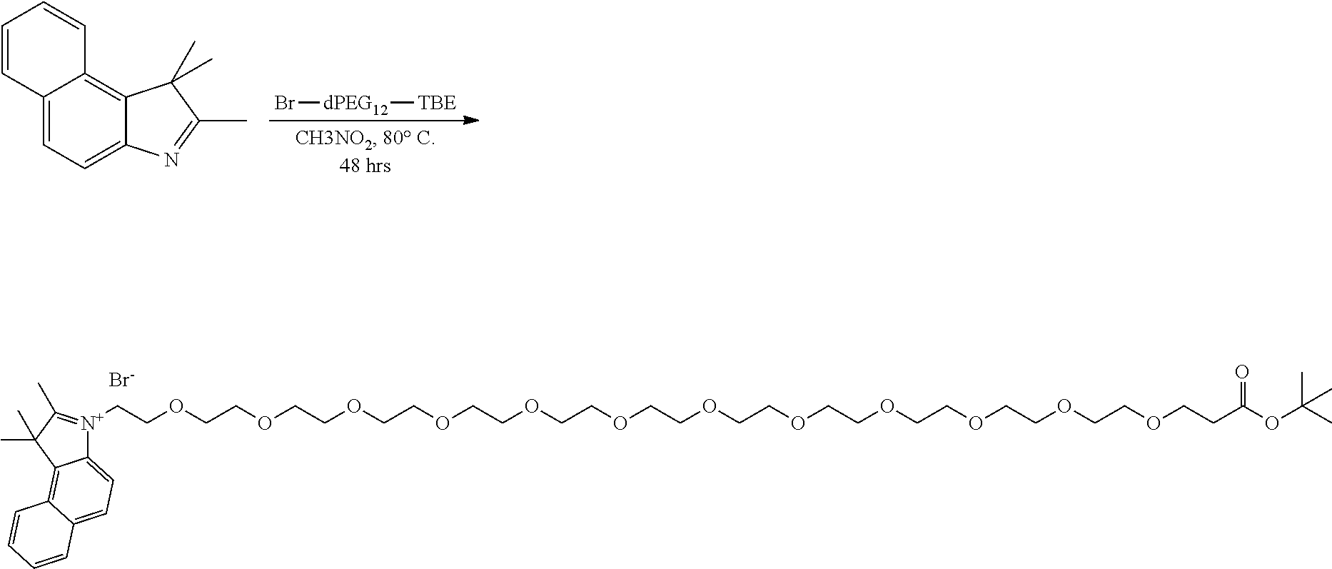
C12=CC=C3C(=C1C=CC=C2)C(C)(C)C(C)=N3.Br[dPEG12][TBE].C12=CC=C3C(=C1C(C)(C)C(C)=[N+]2CCOCCOCCOCCOCCOCCOCCOCCOCCOCCOCCOCCOCCC(OC(C)(C)C)=O)C=CC=C3.[Br-]
